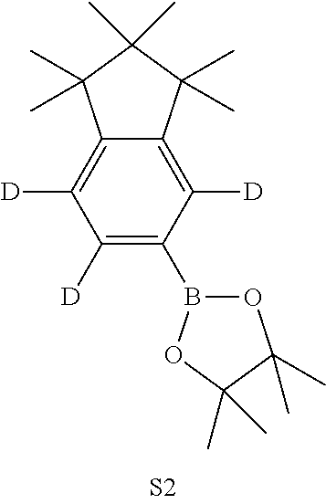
[D]C1=C2C(=C([D])C(B3OC(C)(C)C(C)(C)O3)=C1[D])C(C)(C)C(C)(C)C2(C)C
